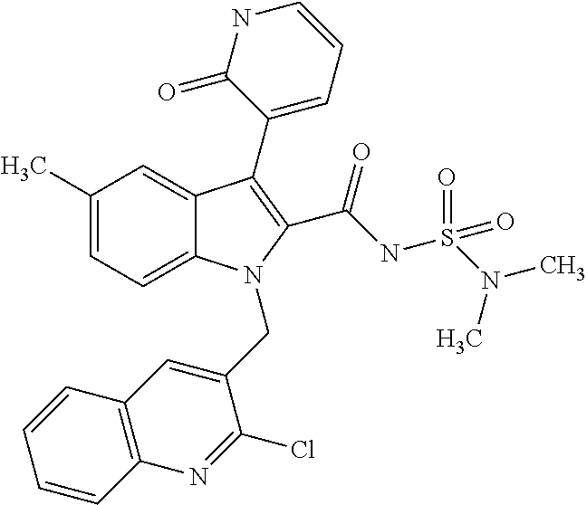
C12=CC=C(C)C=C1C(C1=CC=CNC1=O)=C(C(=O)NS(N(C)C)(=O)=O)N2CC1=CC2=C(N=C1Cl)C=CC=C2
